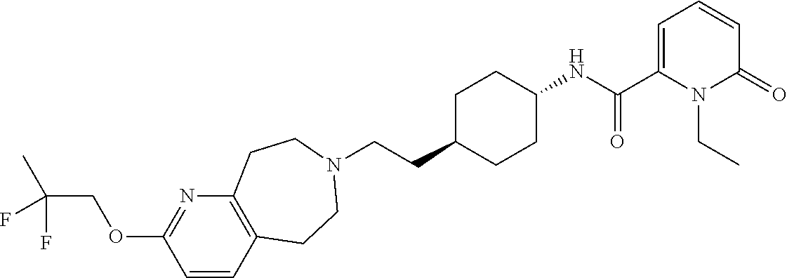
C(CC1CCC(NC(C2=CC=CC(=O)N2CC)=O)CC1)N1CCC2=C(N=C(OCC(F)(C)F)C=C2)CC1
